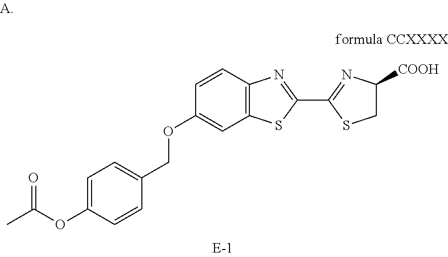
O(C1=CC2=C(C=C1)N=C(C1=NC([COOH])CS1)S2)CC1=CC=C(OC(C)=O)C=C1
